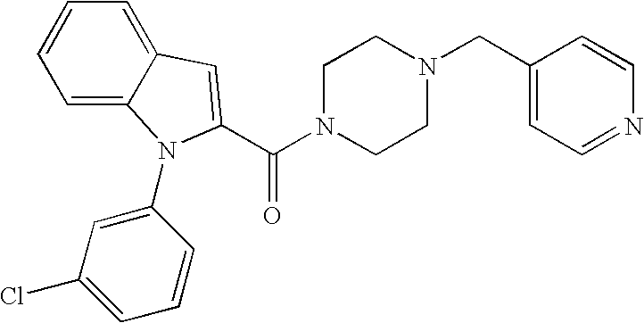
C1=CC=C2C(=C1)C=C(C(N1CCN(CC3=CC=NC=C3)CC1)=O)N2C1=CC(Cl)=CC=C1
